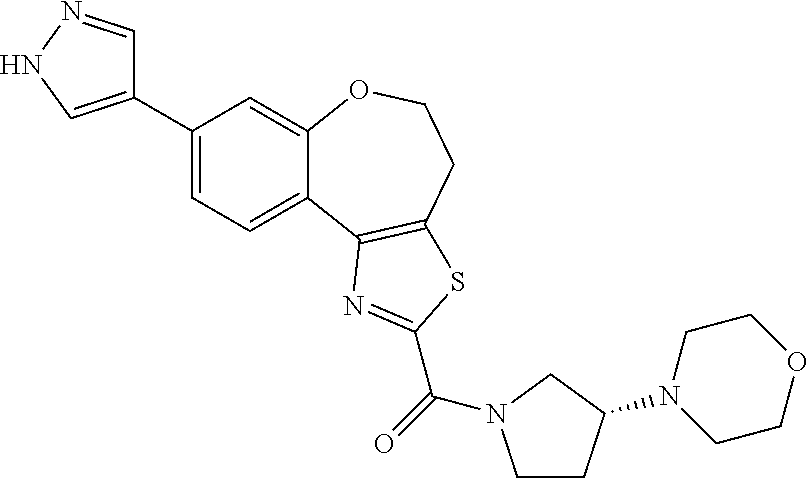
C1(C2=CNN=C2)=CC=C2C(=C1)OCCC1=C2N=C(C(=O)N2CCC(N3CCOCC3)C2)S1
